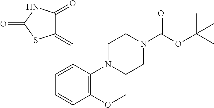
C1(=CC2=CC=CC(OC)=C2N2CCN(C(OC(C)(C)C)=O)CC2)C(=O)NC(=O)S1
